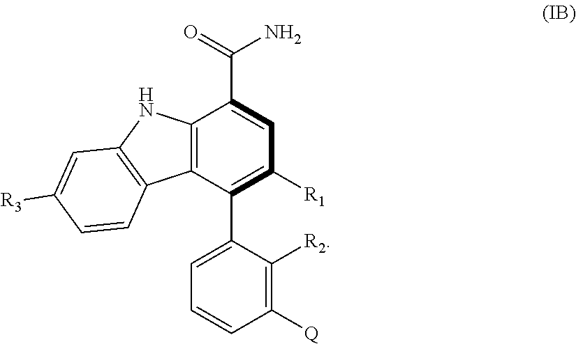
C12=C(C(C3=CC=CC([Q])=C3[R2])=C([R1])C=C1C(=O)N)C1=C(N2)C=C([R3])C=C1
